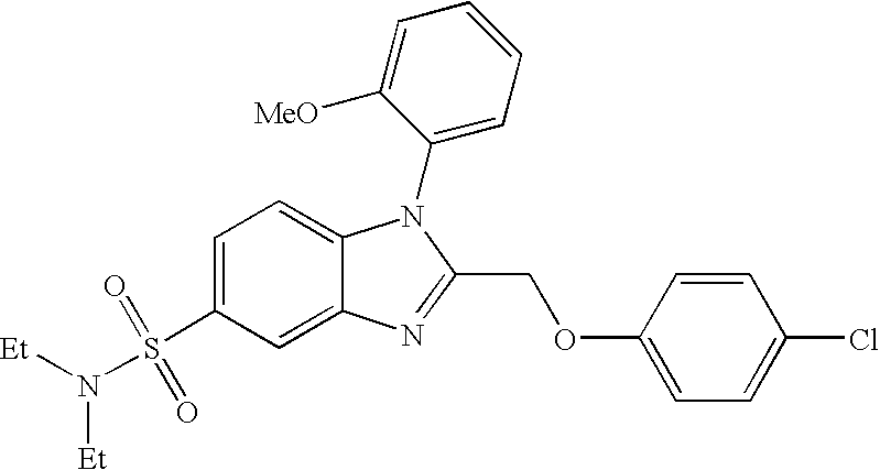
C1=C(S(N([Et])[Et])(=O)=O)C=C2C(=C1)N(C1=CC=CC=C1[MeO])C(COC1=CC=C(Cl)C=C1)=N2
